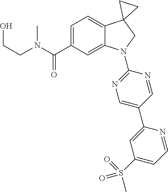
N(C(C1=CC=C2C(=C1)N(C1=NC=C(C3=CC(S(=O)(C)=O)=CC=N3)C=N1)CC21CC1)=O)(CCO)C
